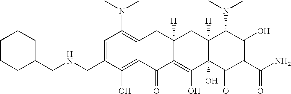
C1(CNCC2CCCCC2)=CC(N(C)C)=C2C(=C1O)C(=O)C1=C(O)C3(O)C([H])(CC1([H])C2)C(N(C)C)C(O)=C(C(N)=O)C3=O
